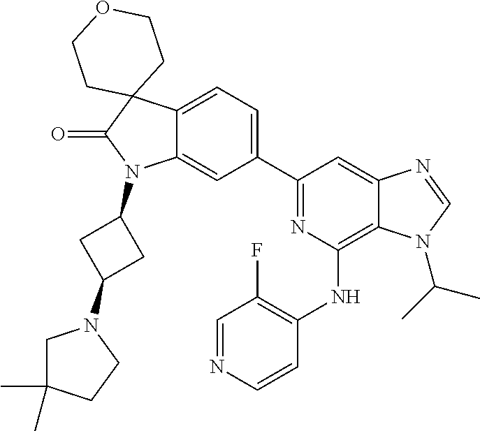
C12=CC=C(C3=NC(NC4=C(F)C=NC=C4)=C4C(=C3)N=CN4C(C)C)C=C1N(C1CC(N3CC(C)(C)CC3)C1)C(=O)C21CCOCC1
